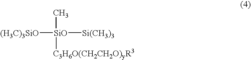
[SiO]([(H3C)3SiO])(C)([Si(CH3)3])[C3H6O(CH2CH2O)yR3]
